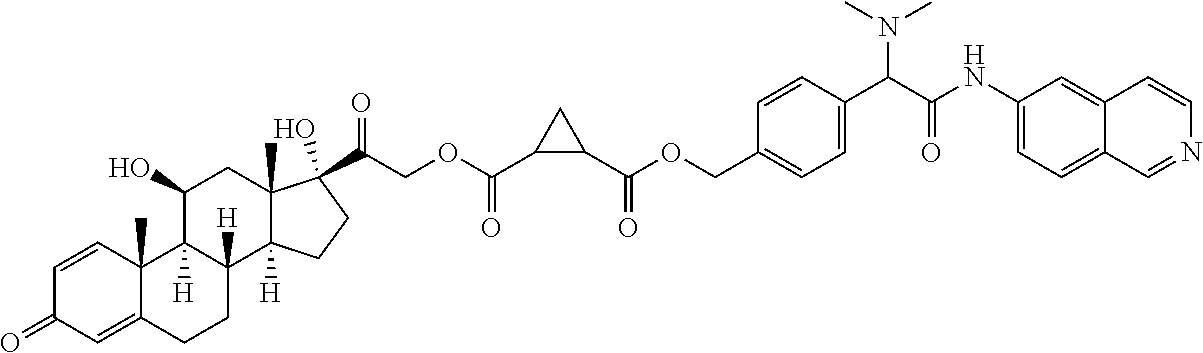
C1=CC2(C)C(=CC1=O)CCC1([H])C2([H])C(O)CC2(C)C1([H])CCC2(C(=O)COC(C1CC1C(OCC1=CC=C(C(C(NC2=CC=C3C(=C2)C=CN=C3)=O)N(C)C)C=C1)=O)=O)O
